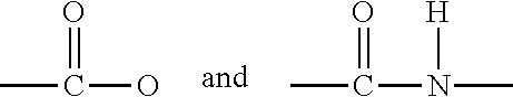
CC(O)=O.CC(=O)N(C)[H]
